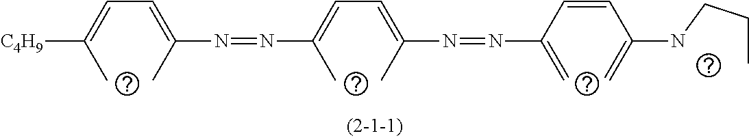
CC(=CC=C(C)N=NC(C)=CC=C(C)N=NC(C=CC(=C)NCCC)=C)[C4H9]
